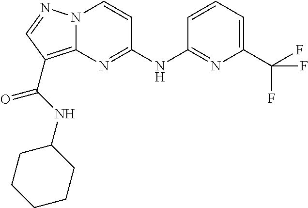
N(C1=NC2=C(C(=O)NC3CCCCC3)C=NN2C=C1)C1=NC(C(F)(F)F)=CC=C1
